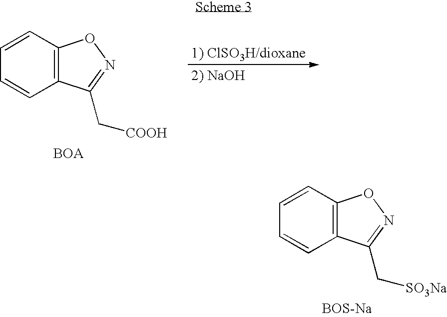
C1=CC=CC2=C1ON=C2C[COOH].C1=CC=CC2=C1ON=C2C[SO3Na].[BOS-Na]
